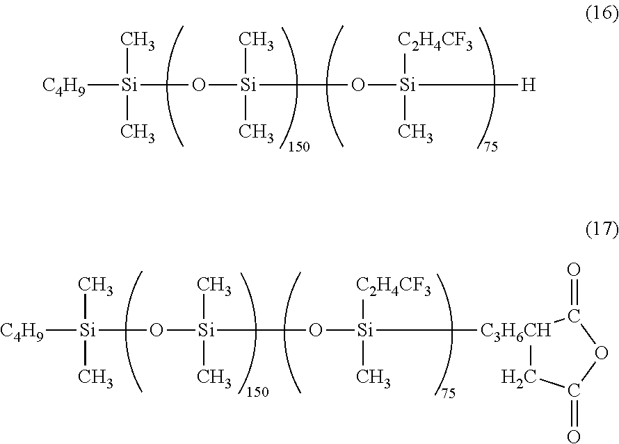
O([Si](O[Si]([H])(C)[C2H4CF3])(C)C)[Si]([C4H9])(C)C.O([Si](O[Si]([C3H6CH]1CC(=O)OC1=O)(C)[C2H4CF3])(C)C)[Si]([C4H9])(C)C
